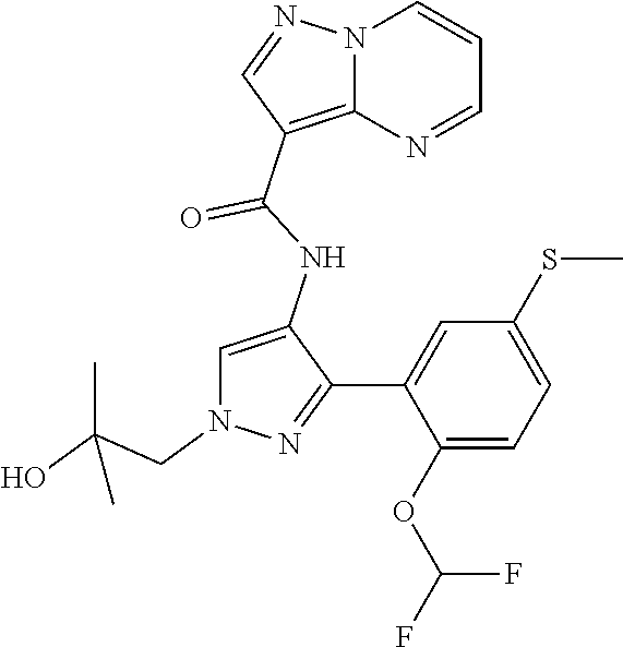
C1=C(NC(=O)C2=C3N(C=CC=N3)N=C2)C(C2=CC(SC)=CC=C2OC(F)F)=NN1CC(O)(C)C
